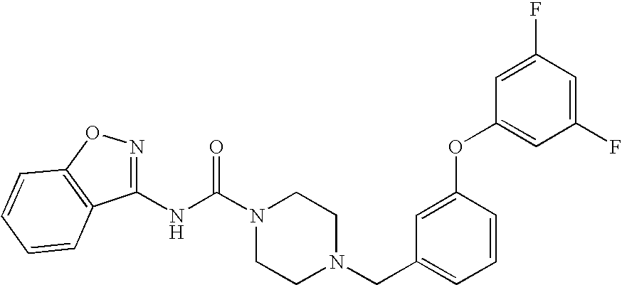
N(C(N1CCN(CC2=CC=CC(OC3=CC(F)=CC(F)=C3)=C2)CC1)=O)C1=NOC2=C1C=CC=C2
